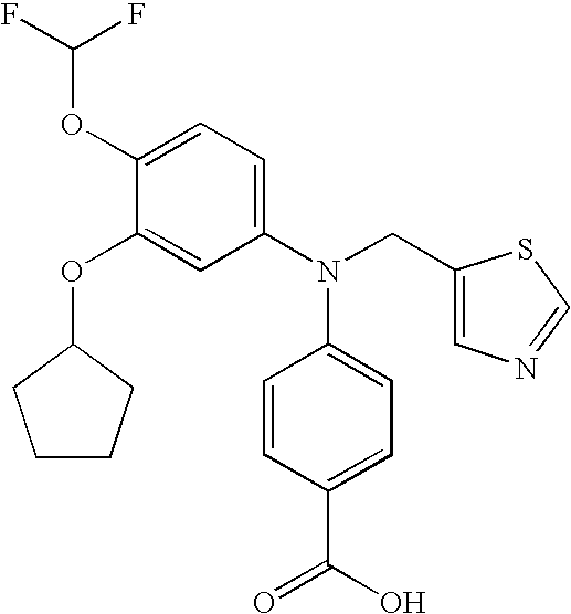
C1(OC(F)F)=CC=C(N(CC2=CN=CS2)C2=CC=C(C(=O)O)C=C2)C=C1OC1CCCC1
